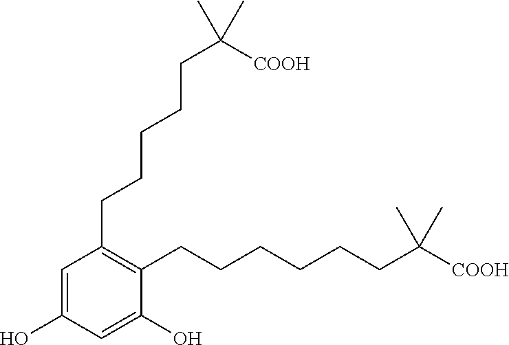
C1(CCCCCC([COOH])(C)C)=C(CCCCCCC([COOH])(C)C)C(O)=CC(O)=C1
